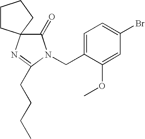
C1(=O)N(CC2=CC=C(Br)C=C2OC)C(CCCC)=NC12CCCC2
